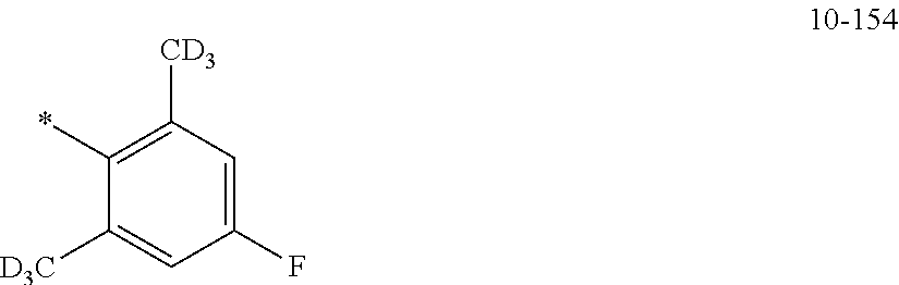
C1([CD3])=C(*)C([D3C])=CC(F)=C1
